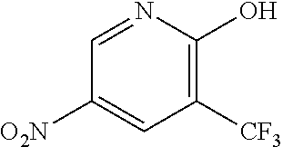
C1([O2N])=CC([CF3])=C(O)N=C1
